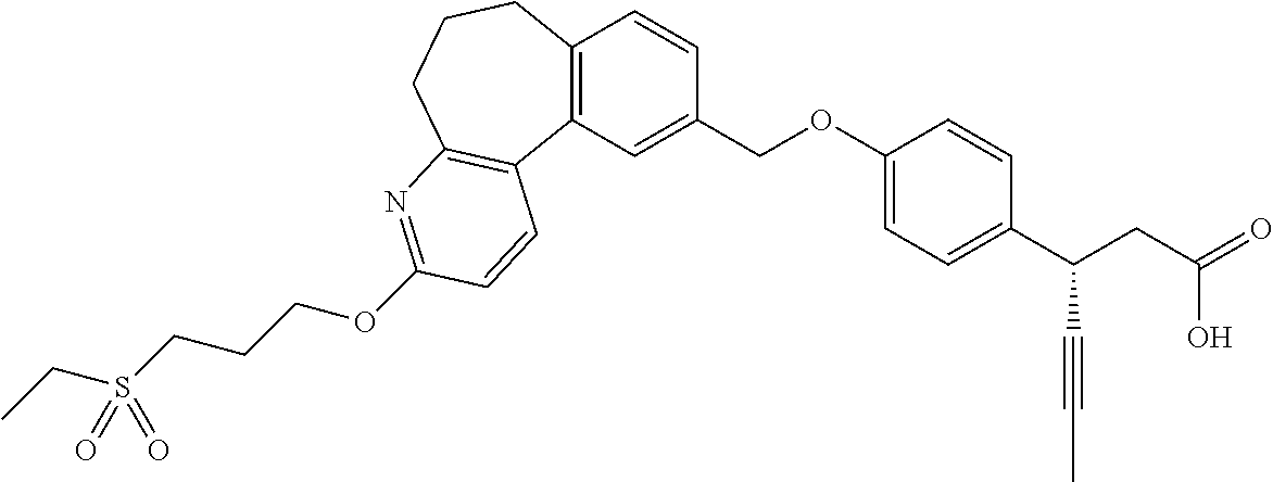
O(C1=NC2=C(C3=C(C=CC(COC4=CC=C(C(CC(=O)O)C#CC)C=C4)=C3)CCC2)C=C1)CCCS(CC)(=O)=O
